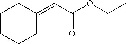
CCOC(C=C1CCCCC1)=O
